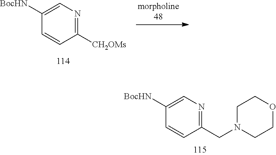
C1([CH2OMs])=NC=C([BocHN])C=C1.C1(CN2CCOCC2)=NC=C([BocHN])C=C1
